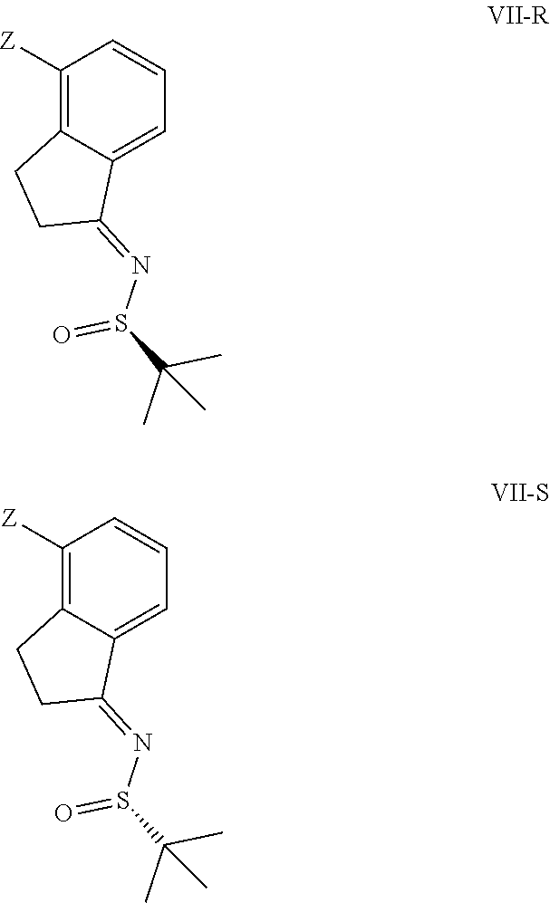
C1([Z])=C2C(=CC=C1)C(=NS(C(C)(C)C)=O)CC2.C1([Z])=C2C(=CC=C1)C(=NS(C(C)(C)C)=O)CC2
